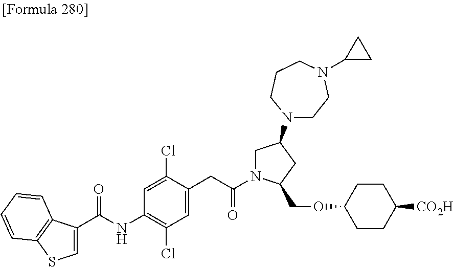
C1=C(C(=O)NC2=C(Cl)C=C(CC(=O)N3CC(N4CCN(C5CC5)CCC4)CC3COC3CCC([CO2H])CC3)C(Cl)=C2)C2=C(C=CC=C2)S1
